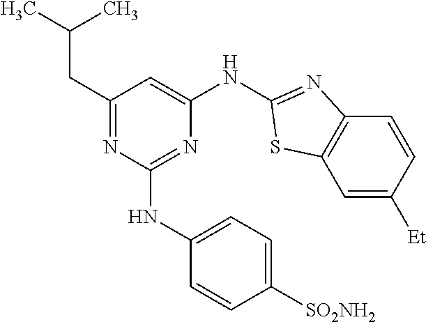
C1=C([Et])C=CC2=C1SC(NC1=CC(CC(C)C)=NC(NC3=CC=C([SO2NH2])C=C3)=N1)=N2
